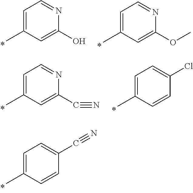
C1=C(C)C=C(O)N=C1.C1=C(C)C=C(OC)N=C1.C1=C(C)C=C(C#N)N=C1.C1=C(C)C=CC(Cl)=C1.C1=C(C)C=CC(C#N)=C1
